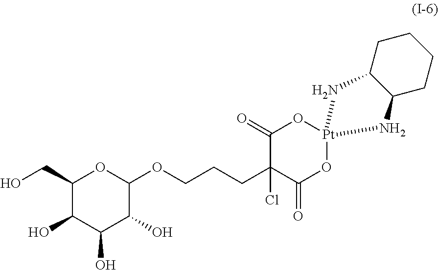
C1(CO)C(O)C(O)C(O)C(OCCCC2(Cl)C(=O)O[Pt]3(OC2=O)NC2CCCCC2N3)O1
